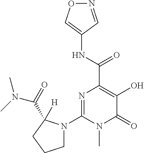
N1=CC(NC(C2=C(O)C(=O)N(C)C(N3CCCC3(C(=O)N(C)C)[H])=N2)=O)=CO1
